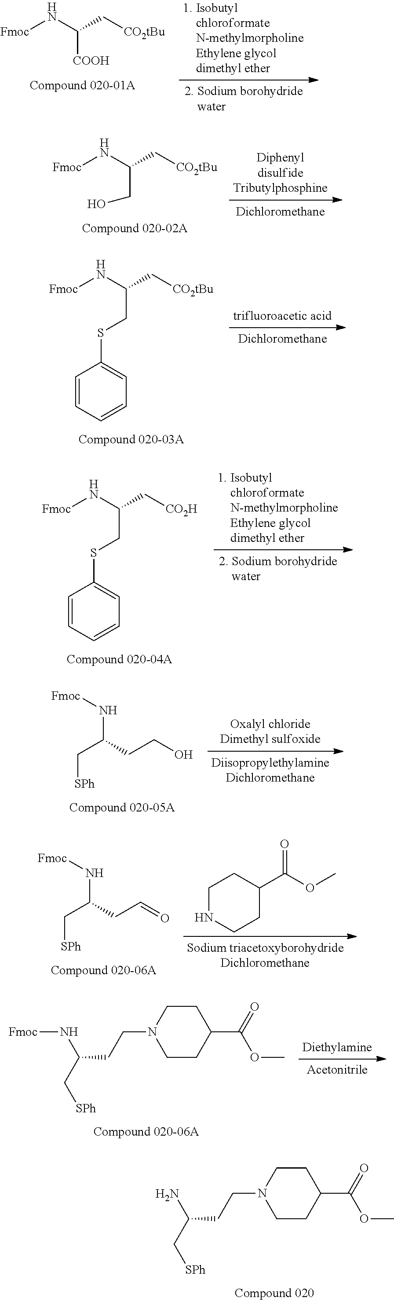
C(C[CO2tBu])(N[Fmoc])[COOH].C(C[CO2tBu])(N[Fmoc])CO.C1(SCC(C[CO2tBu])N[Fmoc])=CC=CC=C1.C1(SCC(C[CO2H])N[Fmoc])=CC=CC=C1.C(CO)C(N[Fmoc])C[SPh].COC(C1CCNCC1)=O.C(C=O)C(N[Fmoc])C[SPh].C1(C(=O)OC)CCN(CCC(N[Fmoc])C[SPh])CC1.C1(C(=O)OC)CCN(CCC(N)C[SPh])CC1
